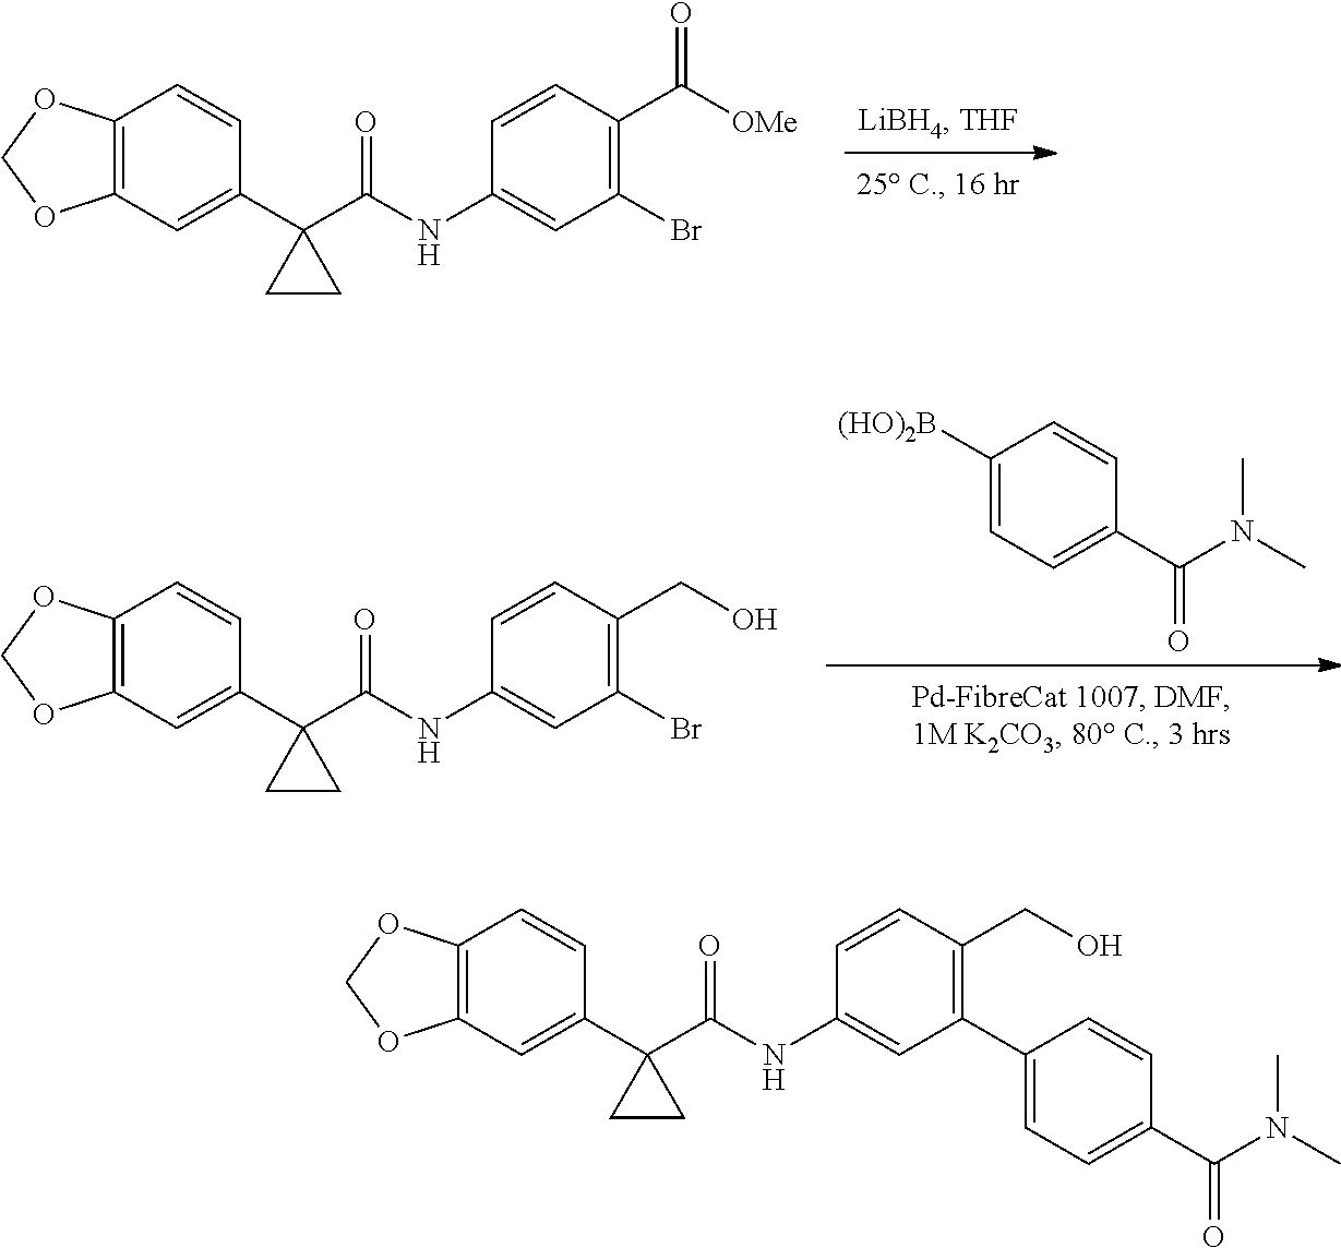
C12=C(C=C(C3(C(NC4=CC(Br)=C(C([OMe])=O)C=C4)=O)CC3)C=C1)OCO2.C1([(HO)2B])=CC=C(C(=O)N(C)C)C=C1.C12=C(C=C(C3(C(NC4=CC(Br)=C(CO)C=C4)=O)CC3)C=C1)OCO2.C12=C(C=C(C3(C(NC4=CC(C5=CC=C(C(=O)N(C)C)C=C5)=C(CO)C=C4)=O)CC3)C=C1)OCO2
